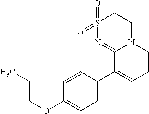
C1S(=O)(=O)N=C2N(C1)C=CC=C2C1=CC=C(OCCC)C=C1
